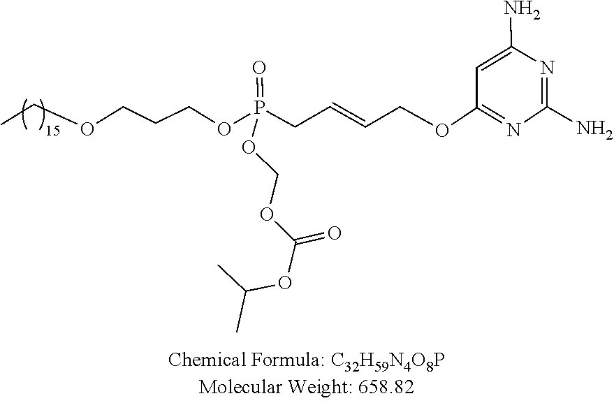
C1(N)=NC(N)=CC(OCC=CCP(OCOC(OC(C)C)=O)(OCCCOCC)=O)=N1
